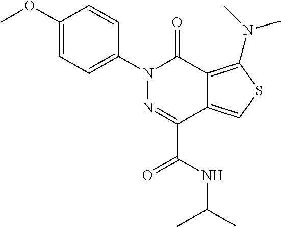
C1(OC)=CC=C(N2N=C(C(NC(C)C)=O)C3=CSC(N(C)C)=C3C2=O)C=C1
